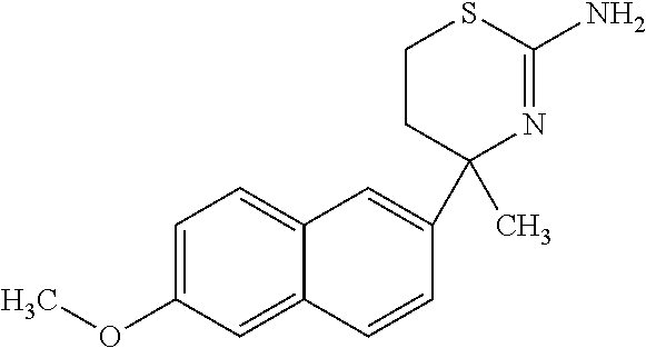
C1CC(C2=CC3=CC=C(OC)C=C3C=C2)(C)N=C(N)S1
